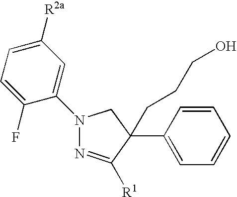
C1(N2N=C([R1])C(C3=CC=CC=C3)(CCCO)C2)=CC([R2a])=CC=C1F
